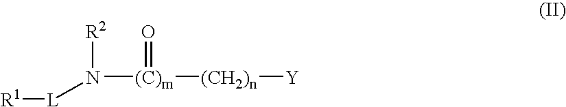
[R1][L]N([(C)m](=O)[(CH2)n][Y])[R2]
